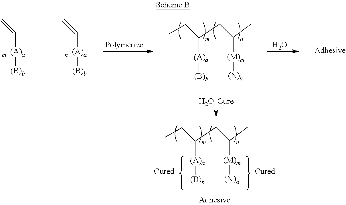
[(A)a]([(B)b])C(CC)CC([(M)m][(N)n])C.C([(A)a][(B)b])=C.C([(A)a][(B)b])=C.O.[(A)a]([(B)b])C(CC)CC([(M)m][(N)n])C.O.[Cure].[Adhesive]
